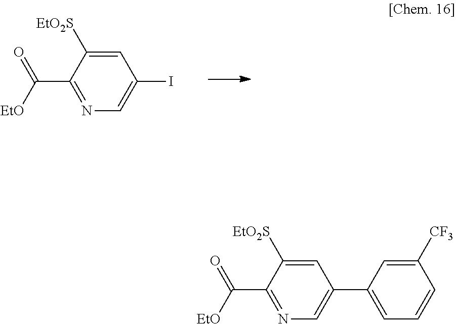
C1=C([EtO2S])C(C([EtO])=O)=NC=C1I.C1=C([EtO2S])C(C([EtO])=O)=NC=C1C1=CC=CC([CF3])=C1
